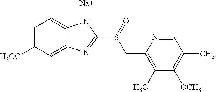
C1=C([H3CO])C=C2C(=C1)[N-]C(S(=O)CC1=C(C)C([OCH3])=C(C)C=N1)=N2.[Na]
